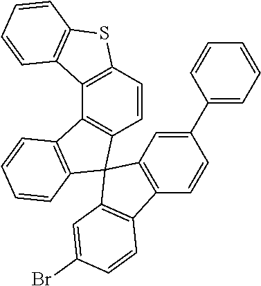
C1=CC2=C(C3=C1C1(C4=C3C=CC=C4)C3=C(C=CC(C4=CC=CC=C4)=C3)C3=C1C=C(Br)C=C3)C1=C(S2)C=CC=C1
